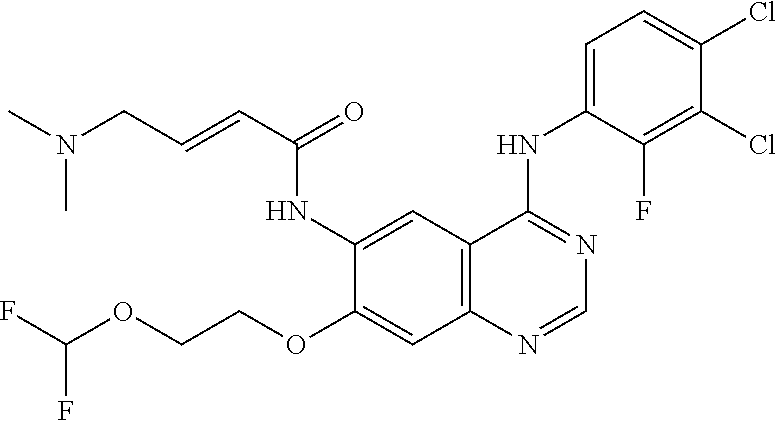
FC(OCCOC1=CC2=C(C=C1NC(C=CCN(C)C)=O)C(NC1=CC=C(Cl)C(Cl)=C1F)=NC=N2)F
